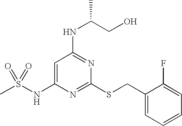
C1=C(NS(C)(=O)=O)N=C(SCC2=CC=CC=C2F)N=C1NC(CO)C
